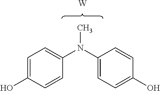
C1=C(O)C=CC(N(C2=CC=C(O)C=C2)C)=C1.[W]
